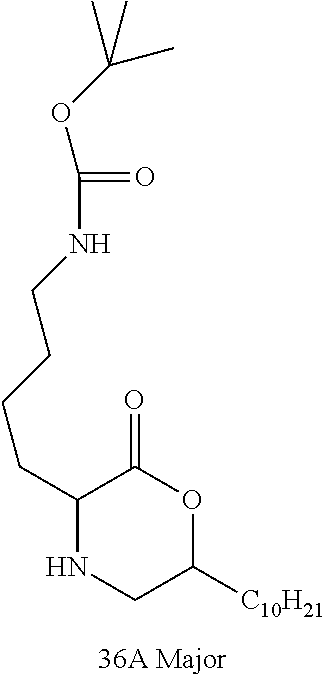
C1(CCCCNC(=O)OC(C)(C)C)NCC([C10H21])OC1=O
